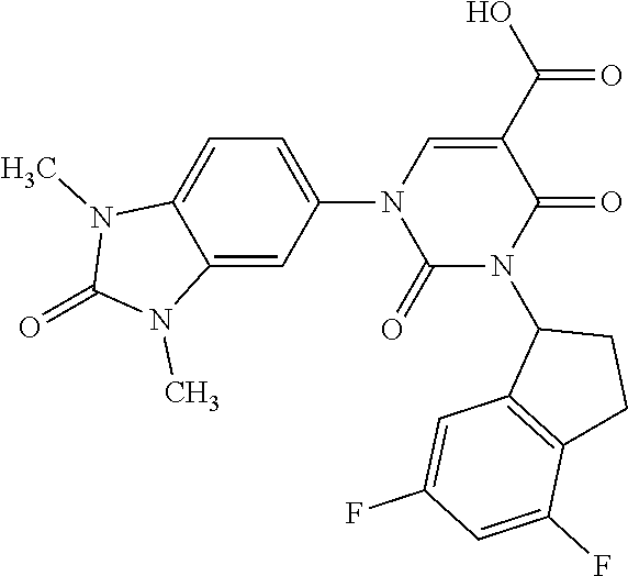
C12=CC(N3C(=O)N(C4C5=C(CC4)C(F)=CC(F)=C5)C(=O)C(C(=O)O)=C3)=CC=C1N(C)C(=O)N2C
